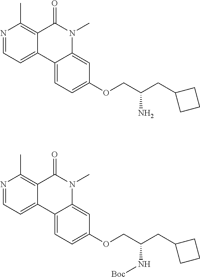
N1=CC=C2C(=C1C)C(=O)N(C)C1=CC(OCC(CC3CCC3)N)=CC=C21.N1=CC=C2C(=C1C)C(=O)N(C)C1=CC(OCC(CC3CCC3)N[Boc])=CC=C21
